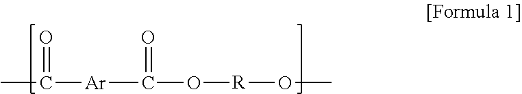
CC([Ar]C(=O)O[R]OC)=O
